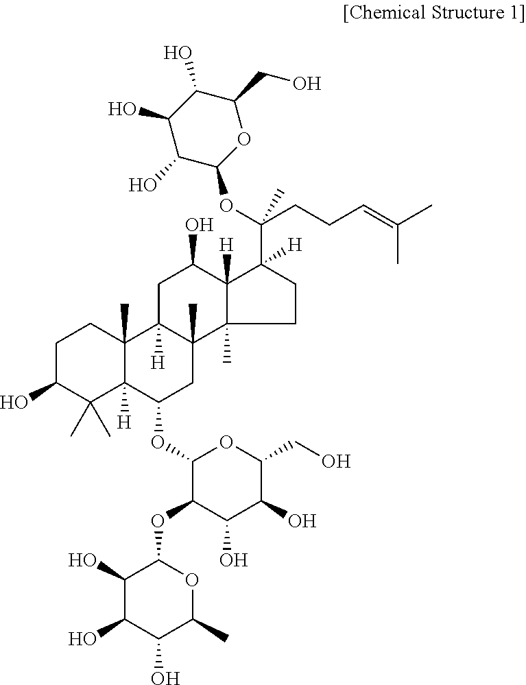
C1(O)C(O)C(O)C(C)OC1OC1C(O)C(O)C(CO)OC1OC1CC2(C)C([H])(C3(C)C1([H])C(C)(C)C(O)CC3)CC(O)C1([H])C2(C)CCC1([H])C(OC1OC(CO)C(O)C(O)C1O)(CCC=C(C)C)C
